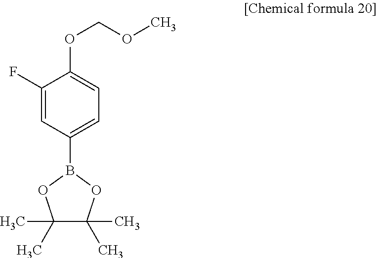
C1(C)(C)C(C)(C)OB(C2=CC=C(OCOC)C(F)=C2)O1
